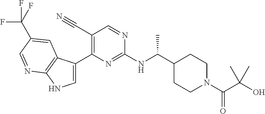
C1(C(NC2=NC(C3=CNC4=C3C=C(C(F)(F)F)C=N4)=C(C#N)C=N2)C)CCN(C(C(O)(C)C)=O)CC1
